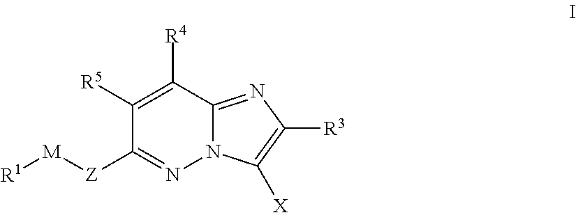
[M]([Z]C1=NN2C(=NC([R3])=C2[X])C([R4])=C1[R5])[R1]
